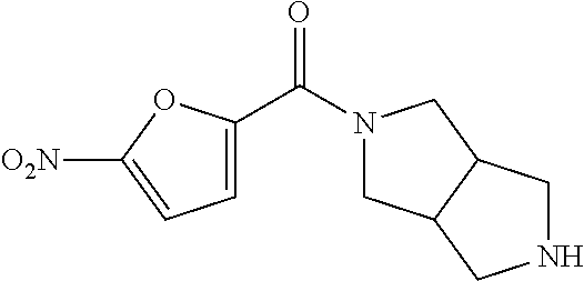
N1(C(C2=CC=C([O2N])O2)=O)CC2C(C1)CNC2
